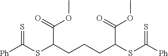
[Ph]C(SC(CCCC(SC([Ph])=S)C(=O)OC)C(=O)OC)=S
